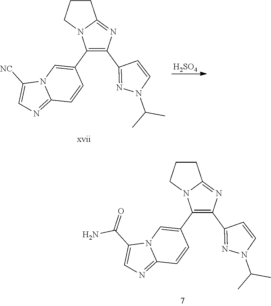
C1(C2=CN3C(=NC=C3C(=O)N)C=C2)=C(C2=NN(C(C)C)C=C2)N=C2N1CCC2.C1(C2=CN3C(=NC=C3[NC])C=C2)=C(C2=NN(C(C)C)C=C2)N=C2N1CCC2.[H2SO4]
